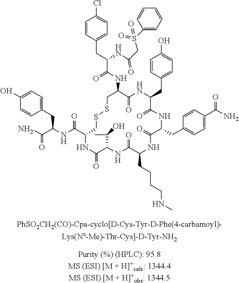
C1=CC(CC(C(NC2C(=O)NC(CC3=CC=C(O)C=C3)C(=O)NC(CC3=CC=C(C(N)=O)C=C3)C(=O)NC(CCCCNC)C(=O)NC(C(C)O)C(=O)NC(C(=O)NC(CC3=CC=C(O)C=C3)C(=O)N)CSSC2)=O)NC(CS(C2=CC=CC=C2)(=O)=O)=O)=CC=C1Cl
